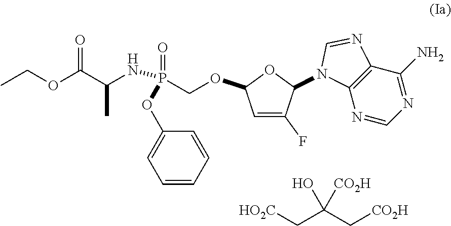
C1=C(F)C(N2C3=C(C(N)=NC=N3)N=C2)OC1OCP(=O)(OC1=CC=CC=C1)NC(C)C(OCC)=O.[HO2C]CC(C[CO2H])(O)[CO2H]
